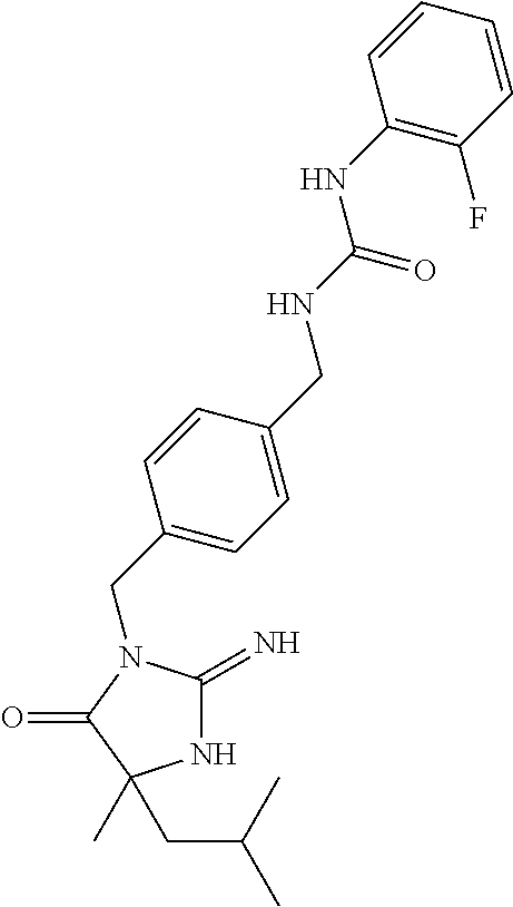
N1C(=N)N(CC2=CC=C(CNC(NC3=C(F)C=CC=C3)=O)C=C2)C(=O)C1(C)CC(C)C
